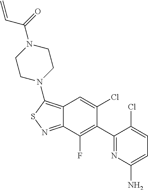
C12=C(N3CCN(C(=O)C=C)CC3)SN=C1C(F)=C(C1=NC(N)=CC=C1Cl)C(Cl)=C2
